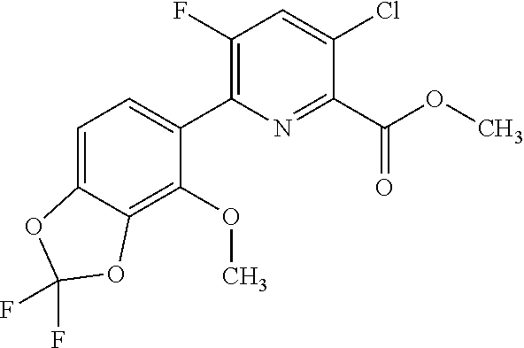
O1C2=CC=C(C3=C(F)C=C(Cl)C(C(OC)=O)=N3)C(OC)=C2OC1(F)F
